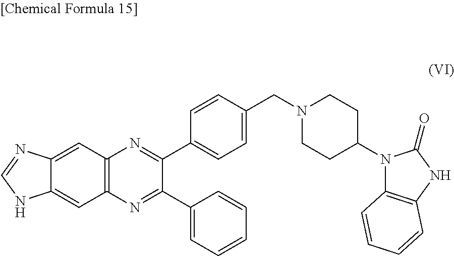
C12=C(N=C(C3=CC=CC=C3)C(C3=CC=C(CN4CCC(N5C6=C(NC5=O)C=CC=C6)CC4)C=C3)=N1)C=C1C(=C2)N=CN1
